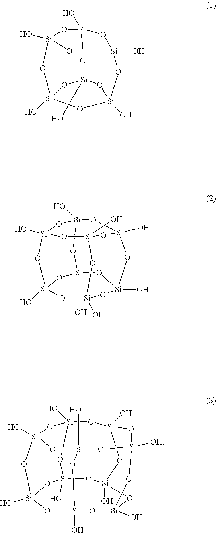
O1[Si]2(O)O[Si]3(O)O[Si](O)(O2)O[Si]2(O)O[Si]1(O)O[Si](O)(O3)O2.O1[Si]2(O)O[Si]3(O)O[Si]4(O)O[Si]1(O)O[Si]1(O)O[Si](O)(O2)O[Si](O)(O3)O[Si](O)(O1)O4.[Si]12(O)O[Si]3(O)O[Si]4([OH])O[Si]5(O)O[Si](O)(O1)O[Si]1(O)O[Si](O)(O[Si](O)(O4)O[Si](O)(O[Si](O)(O1)O2)O3)O5
